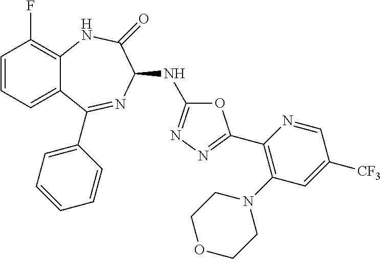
C1=CC=C2C(=C1F)NC(=O)C(NC1=NN=C(C3=C(N4CCOCC4)C=C([CF3])C=N3)O1)N=C2C1=CC=CC=C1
